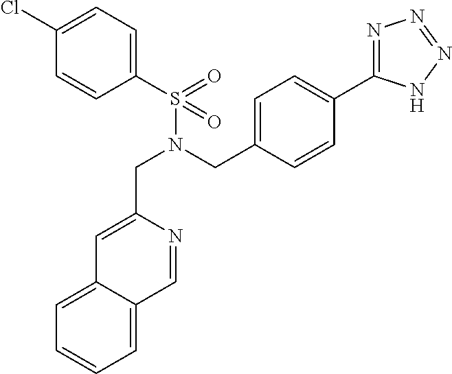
C1(Cl)=CC=C(S(N(CC2=CC=C(C3=NN=NN3)C=C2)CC2=CC3=CC=CC=C3C=N2)(=O)=O)C=C1
